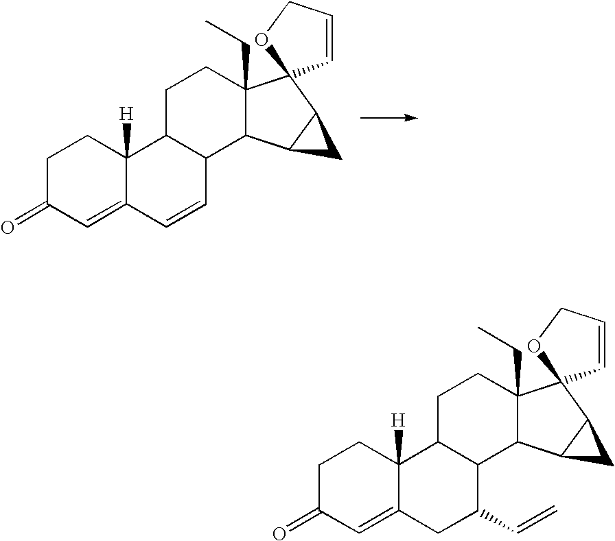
C1C(=O)C=C2C([H])(C1)C1C(C=C2)C2C(CC)(CC1)C1(C3C2C3)C=CCO1.C1C(=O)C=C2C([H])(C1)C1C(C(C=C)C2)C2C(CC)(CC1)C1(C3C2C3)C=CCO1
